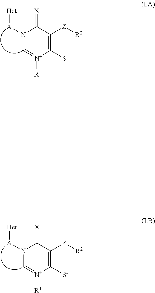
N1([A][Het])C=[N+]([R1])C([S-])=C([Z][R2])C1=[X].N1([A][Het])C=[N+]([R1])C([S-])=C([Z][R2])C1=[X]
